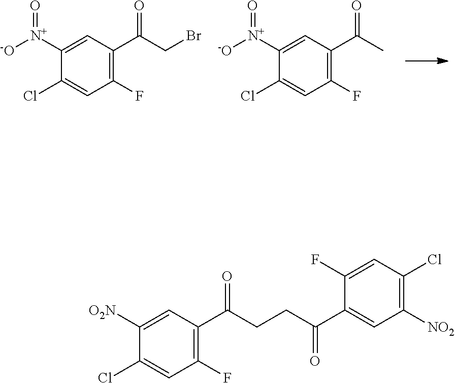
C1(F)=C(C(C)=O)C=C([N+]([-O])=O)C(Cl)=C1.C1(F)=C(C(CBr)=O)C=C([N+]([-O])=O)C(Cl)=C1.C1(F)=C(C(CCC(C2=CC([NO2])=C(Cl)C=C2F)=O)=O)C=C([O2N])C(Cl)=C1
